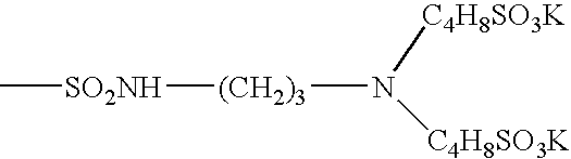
C[SO2NH][(CH2)3]N([C4H8SO3K])[C4H8SO3K]
